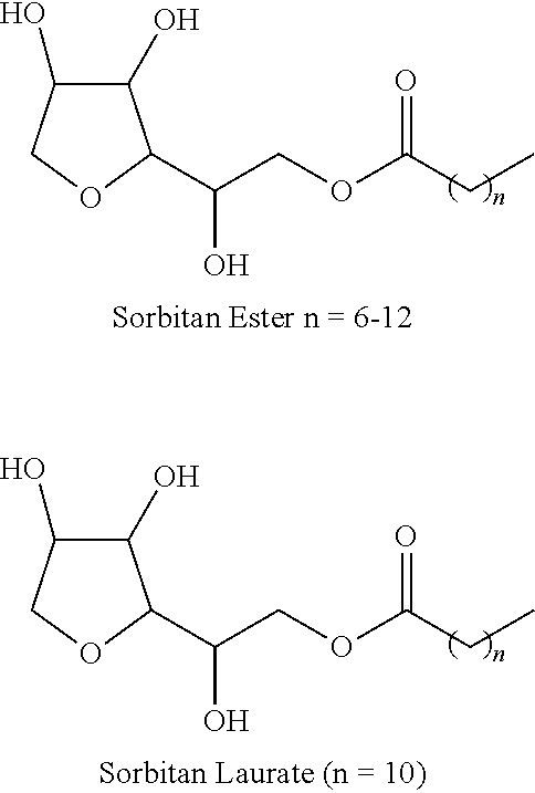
C1(O)C(O)COC1C(COC(CC)=O)O.C1(O)C(O)COC1C(COC(CC)=O)O
